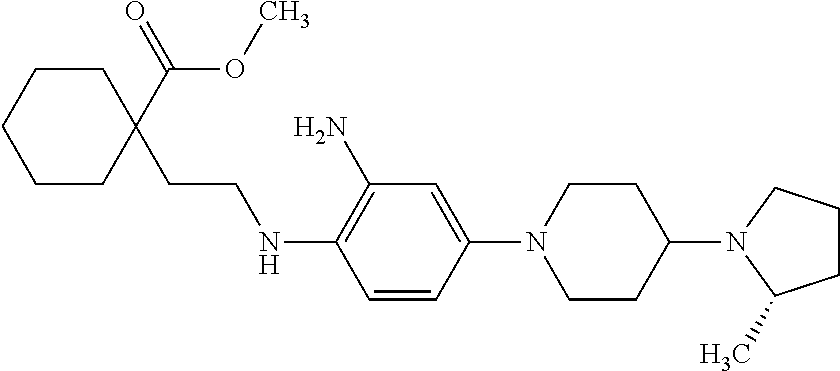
C1(N2CCC(N3C(C)CCC3)CC2)=CC(N)=C(NCCC2(C(=O)OC)CCCCC2)C=C1
